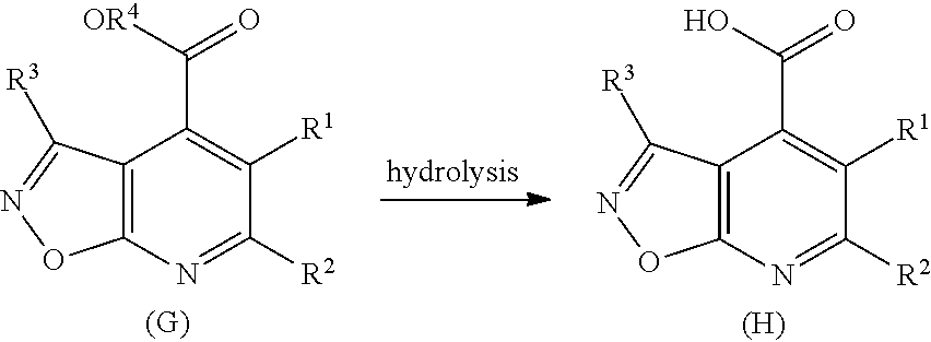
C12=C(N=C([R2])C([R1])=C1C([OR4])=O)ON=C2[R3].C12=C(N=C([R2])C([R1])=C1C(O)=O)ON=C2[R3].[(H)]
